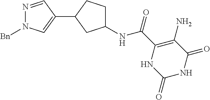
C(C1=C(N)C(=O)NC(=O)N1)(=O)NC1CCC(C2=CN([Bn])N=C2)C1
